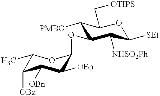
C1([OBz])C([OBn])C([OBn])C(OC2C([NHSO2Ph])C([SEt])OC(C[OTIPS])C2[PMBO])OC1C
